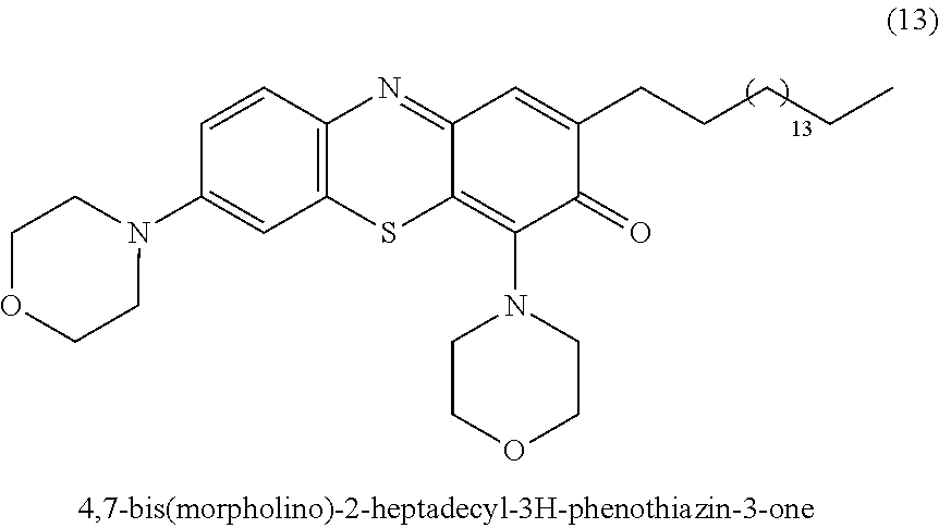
C1=CC2=C(C=C1N1CCOCC1)SC1=C(N3CCOCC3)C(=O)C(CCCCC)=CC1=N2
